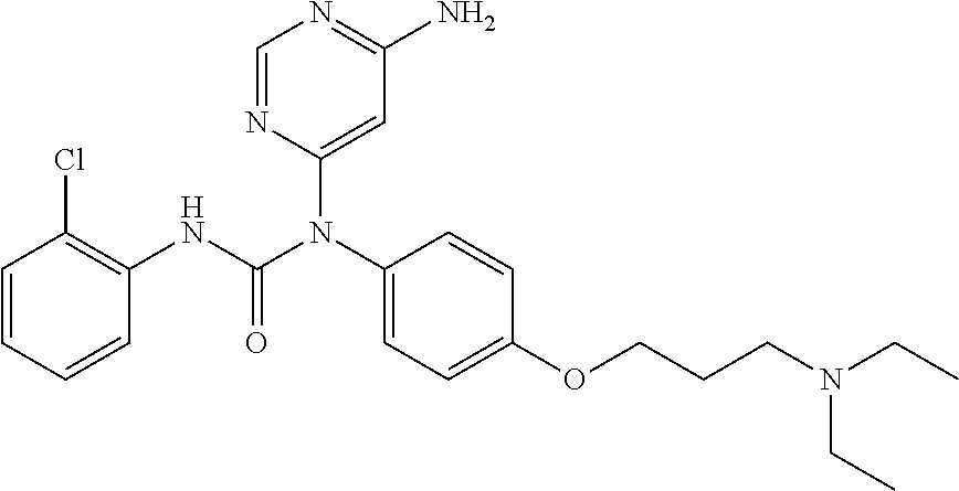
C1=CC=CC(NC(N(C2=CC(N)=NC=N2)C2=CC=C(OCCCN(CC)CC)C=C2)=O)=C1Cl
